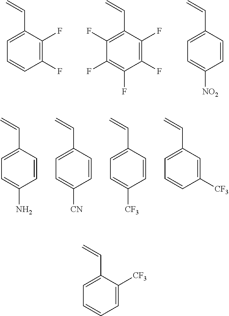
C1(F)=C(F)C(C=C)=CC=C1.C1(F)=C(F)C(C=C)=C(F)C(F)=C1F.C1=CC(C=C)=CC=C1[NO2].C1=CC(C=C)=CC=C1N.C1=CC(C=C)=CC=C1[CN].C1=CC(C=C)=CC=C1[CF3].C1([CF3])=CC(C=C)=CC=C1.C1=C([CF3])C(C=C)=CC=C1
